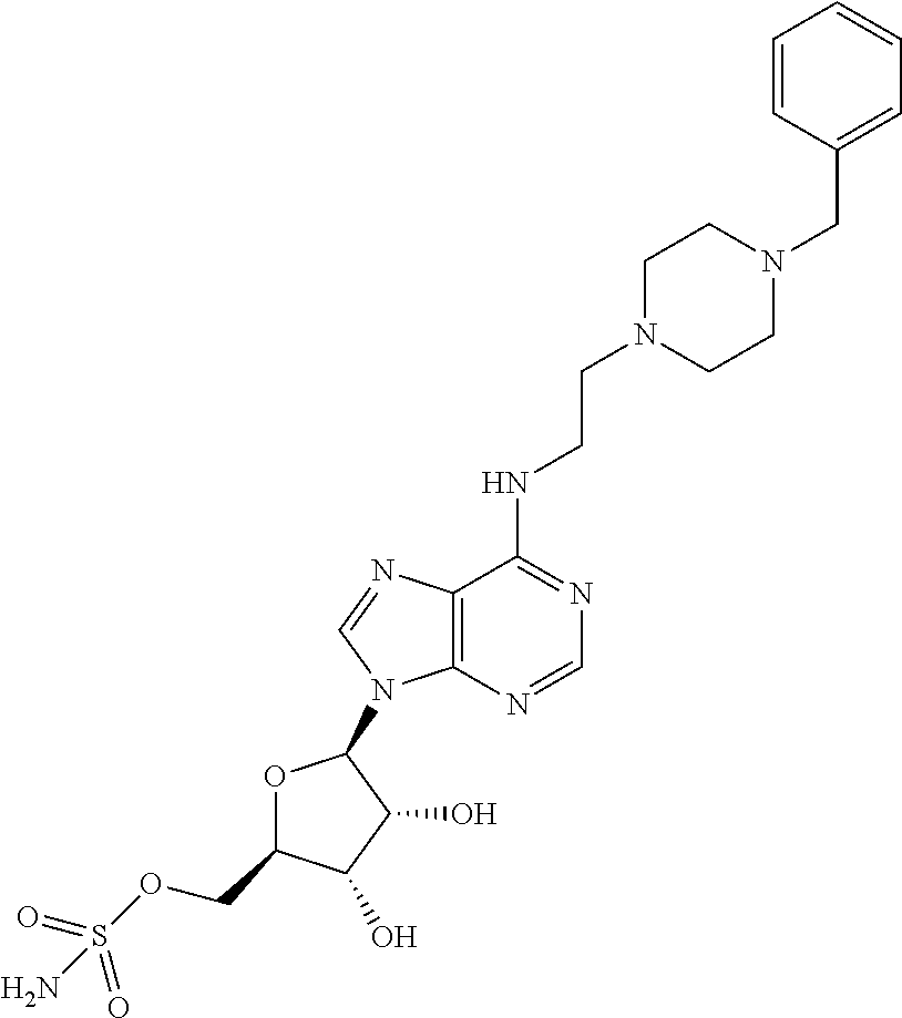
N(C1=NC=NC2=C1N=CN2C1OC(COS(=O)(=O)N)C(O)C1O)CCN1CCN(CC2=CC=CC=C2)CC1
